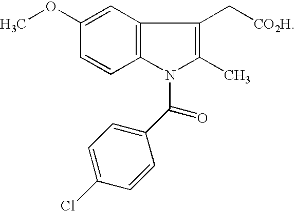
C12=C(C=C(OC)C=C1)C(C[CO2H])=C(C)N2C(C1=CC=C(Cl)C=C1)=O
